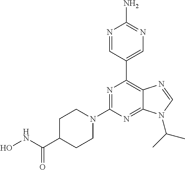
N1=CC(C2=C3C(=NC(N4CCC(C(=O)NO)CC4)=N2)N(C(C)C)C=N3)=CN=C1N
